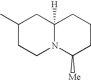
C1(C)CCN2C([H])(C1)CCCC2[Me]
